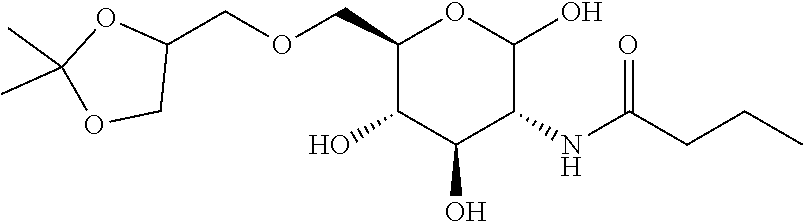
C1(COCC2OC(C)(C)OC2)C(O)C(O)C(NC(CCC)=O)C(O)O1
